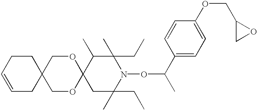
C12(CC(C)(CC)N(OC(C)C3=CC=C(OCC4CO4)C=C3)C(C)(CC)C1C)OCC1(CO2)CCC=CC1
